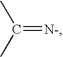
C(=[N-])(C)C
